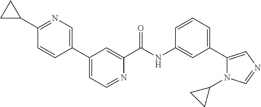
C1(C2=CN=C(C3CC3)C=C2)=CC=NC(C(NC2=CC(C3=CN=CN3C3CC3)=CC=C2)=O)=C1
